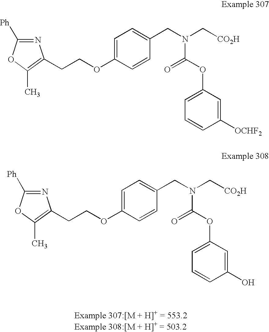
N1=C([Ph])OC(C)=C1CCOC1=CC=C(CN(C[CO2H])C(=O)OC2=CC=CC([OCHF2])=C2)C=C1.N1=C([Ph])OC(C)=C1CCOC1=CC=C(CN(C[CO2H])C(=O)OC2=CC=CC(O)=C2)C=C1
